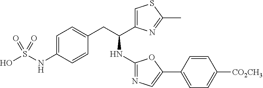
C1=C(NS(O)(=O)=O)C=CC(CC(NC2=NC=C(C3=CC=C([CO2CH3])C=C3)O2)C2=CSC(C)=N2)=C1
